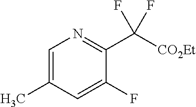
C1=C(C)C=C(F)C(C([CO2Et])(F)F)=N1
